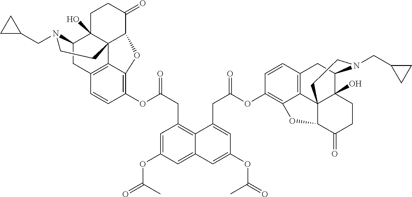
C12CC3=C4C5(C1(O)CCC(=O)C5OC4=C(OC(CC1=C4C(=CC(OC(=O)C)=C1)C=C(OC(=O)C)C=C4CC(=O)OC1=C4C5=C(C=C1)CC1C6(O)C5(C(C(=O)CC6)O4)CCN1CC1CC1)=O)C=C3)CCN2CC1CC1
